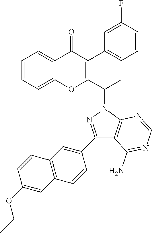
C1=CC=C2C(=C1)OC(C(N1N=C(C3=CC4=C(C=C3)C=C(OCC)C=C4)C3=C1N=CN=C3N)C)=C(C1=CC=CC(F)=C1)C2=O
